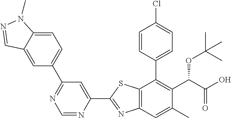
C1(C2=NC3=C(S2)C(C2=CC=C(Cl)C=C2)=C(C(C(O)=O)OC(C)(C)C)C(C)=C3)=CC(C2=CC=C3C(=C2)C=NN3C)=NC=N1
